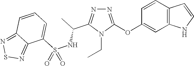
N1=C(OC2=CC3=C(C=C2)C=CN3)N(CC)C(C(C)NS(=O)(C2=CC=CC3=NSN=C23)=O)=N1
